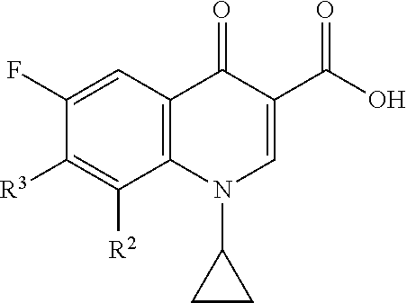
C1(F)=CC2=C(C([R2])=C1[R3])N(C1CC1)C=C(C(O)=O)C2=O
